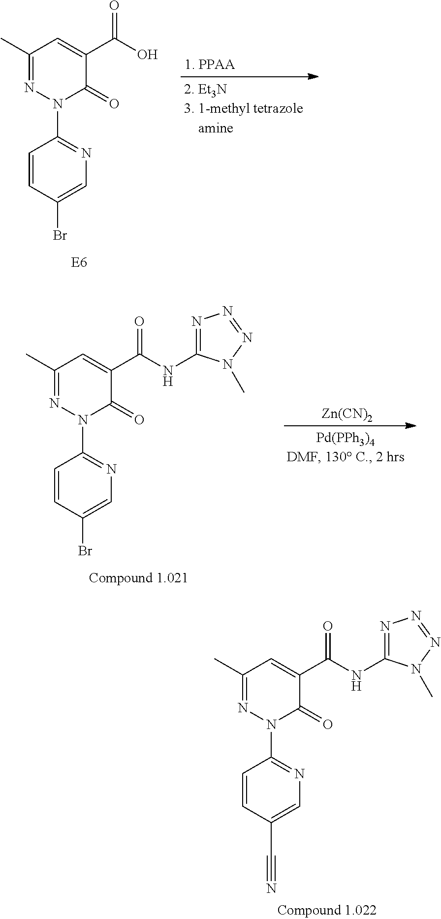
C1(C)=NN(C2=NC=C(Br)C=C2)C(=O)C(C(O)=O)=C1.C1(C)=NN(C2=NC=C(C#N)C=C2)C(=O)C(C(NC2=NN=NN2C)=O)=C1.C1(C)=NN(C2=NC=C(Br)C=C2)C(=O)C(C(NC2=NN=NN2C)=O)=C1.[Zn(CN)2]
